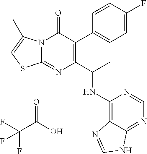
N12C(=NC(C(C)NC3=C4C(=NC=N3)NC=N4)=C(C3=CC=C(F)C=C3)C1=O)SC=C2C.C(C(O)=O)(F)(F)F
